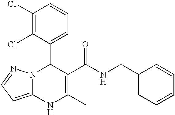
C1(Cl)=C(Cl)C(C2N3C(=CC=N3)NC(C)=C2C(NCC2=CC=CC=C2)=O)=CC=C1
